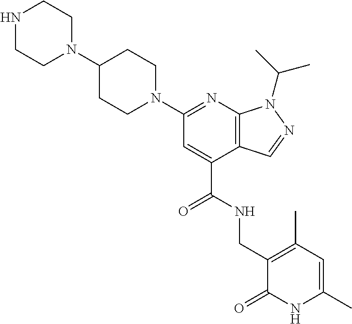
N1=C(N2CCC(N3CCNCC3)CC2)C=C(C(NCC2=C(C)C=C(C)NC2=O)=O)C2=C1N(C(C)C)N=C2
